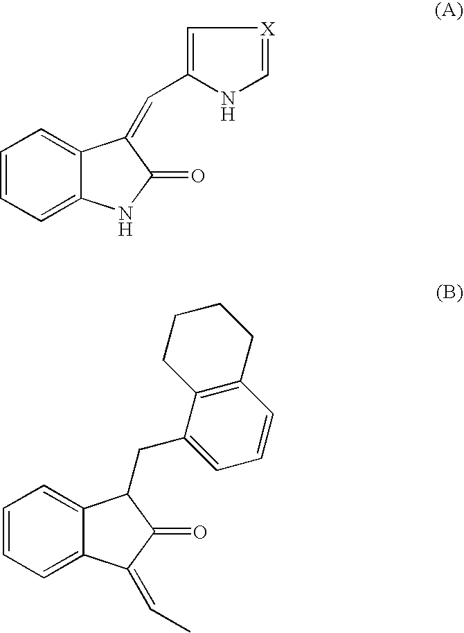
C1=CC=C2C(=C1)C(=CC1=C[X]=CN1)C(=O)N2.C1=CC=C2C(=C1)C(CC1=CC=CC3=C1CCCC3)C(=O)C2=CC
